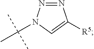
N1=NN(C(C)(C)C)C=C1[R5]
